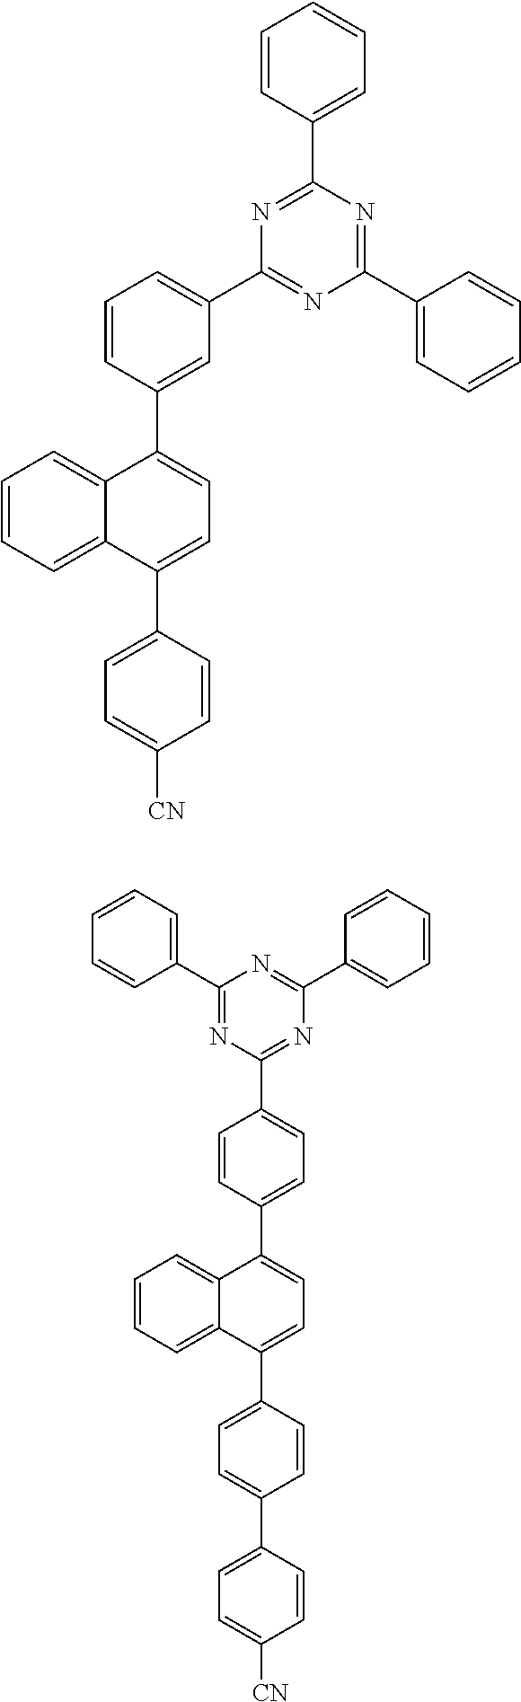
C1=C(C2=NC(C3=CC=CC=C3)=NC(C3=CC=CC=C3)=N2)C=C(C2=CC=C(C3=CC=C([CN])C=C3)C3=CC=CC=C32)C=C1.C1(C2=NC(C3=CC=C(C4=CC=C(C5=CC=C(C6=CC=C([CN])C=C6)C=C5)C5=CC=CC=C54)C=C3)=NC(C3=CC=CC=C3)=N2)=CC=CC=C1
